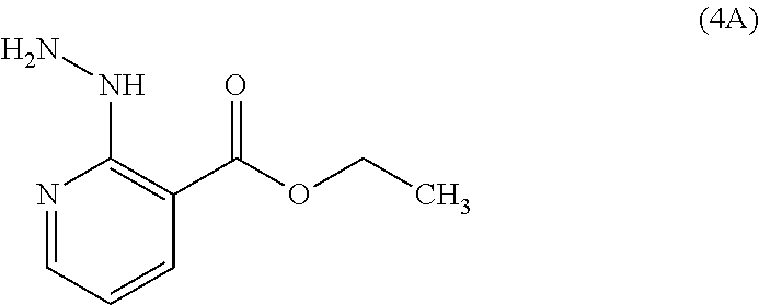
N1=CC=CC(C(OCC)=O)=C1NN
